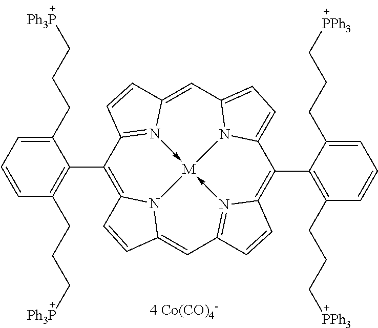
C1(C2=C(CCC[Ph3P])C=CC=C2CCC[Ph3P])=C2N3C(=CC4=N5->[M]36-N3=C1C=CC3=CC1=CC=C(N16)C(C1=C(CCC[PPh3])C=CC=C1CCC[PPh3])=C5C=C4)C=C2
